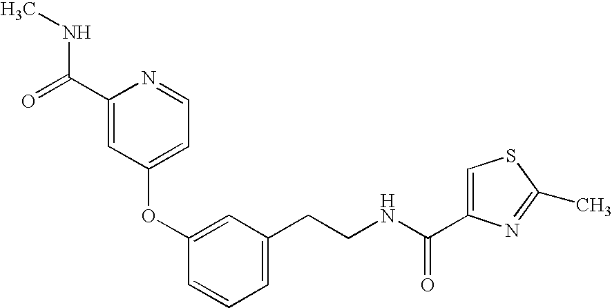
C1(OC2=CC(CCNC(=O)C3=CSC(C)=N3)=CC=C2)=CC=NC(C(NC)=O)=C1
